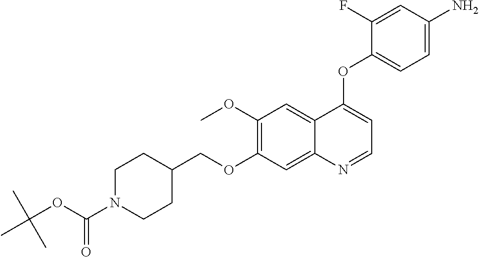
C1(OC)=C(OCC2CCN(C(OC(C)(C)C)=O)CC2)C=C2C(=C1)C(OC1=CC=C(N)C=C1F)=CC=N2
